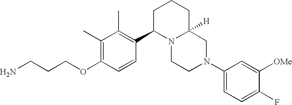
C1(C)=C(OCCCN)C=CC(C2N3C([H])(CCC2)CN(C2=CC=C(F)C([OMe])=C2)CC3)=C1C
